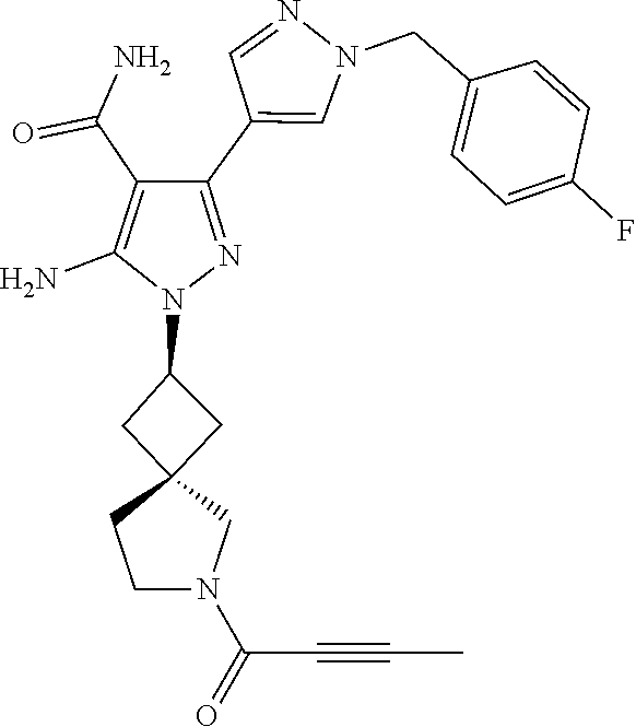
C12(CC(N3N=C(C4=CN(CC5=CC=C(F)C=C5)N=C4)C(C(=O)N)=C3N)C1)CCN(C(=O)C#CC)C2
